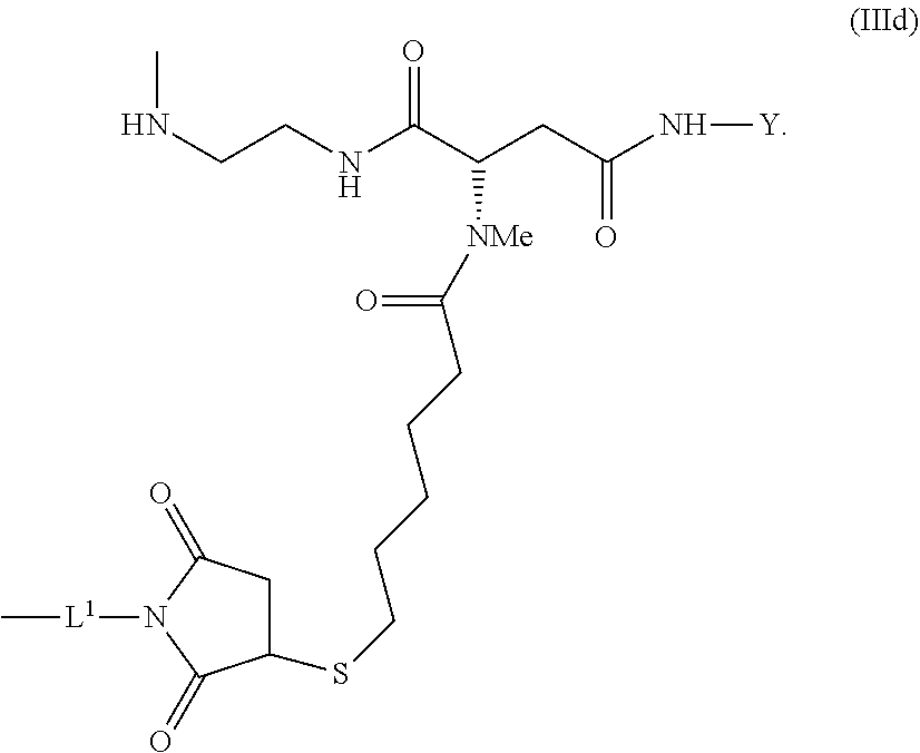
C(CNC(C(CC(N[Y])=O)[NMe]C(CCCCCSC1CC(=O)N([L1]C)C1=O)=O)=O)NC
